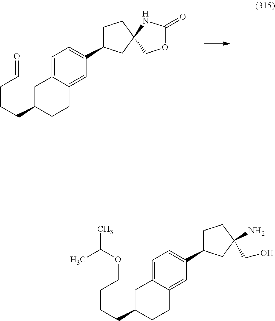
C1=C2C(=CC(C3CCC4(C3)COC(=O)N4)=C1)CCC(CCCC=O)C2.C1=C2C(=CC(C3CCC(N)(CO)C3)=C1)CCC(CCCCOC(C)C)C2
